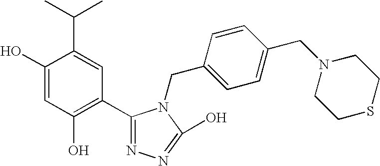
C1(O)=CC(O)=C(C2=NN=C(O)N2CC2=CC=C(CN3CCSCC3)C=C2)C=C1C(C)C
